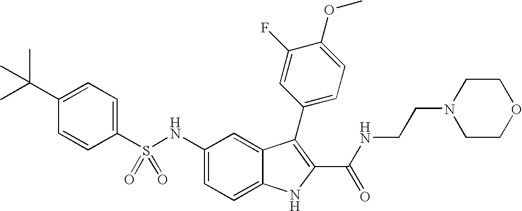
C1(C(C)(C)C)=CC=C(S(NC2=CC=C3C(=C2)C(C2=CC=C(OC)C(F)=C2)=C(C(NCCN2CCOCC2)=O)N3)(=O)=O)C=C1
